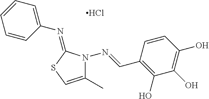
C1=CC=C(N=C2SC=C(C)N2N=CC2=C(O)C(O)=C(O)C=C2)C=C1.Cl
